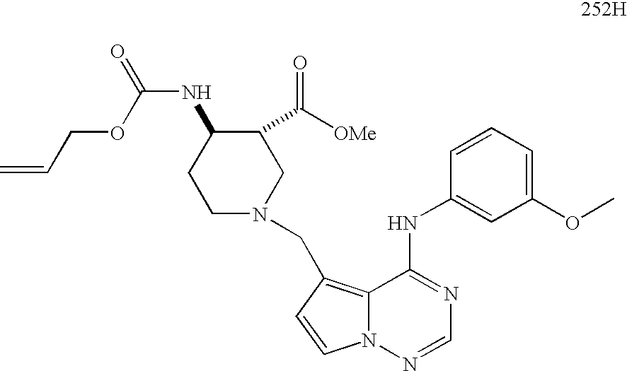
C12=C(CN3CC(C([OMe])=O)C(NC(OCC=C)=O)CC3)C=CN1N=CN=C2NC1=CC(OC)=CC=C1
